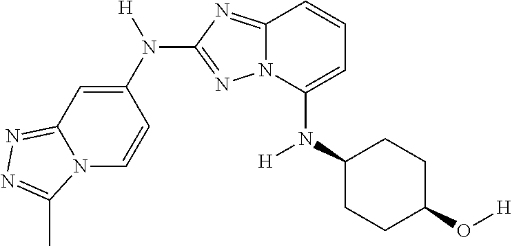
N12C=CC(N([H])C3=NN4C(=N3)C=CC=C4N(C3CCC(O[H])CC3)[H])=CC1=NN=C2C
